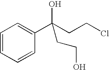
C1=CC=CC(C(CCCl)(O)CCO)=C1
